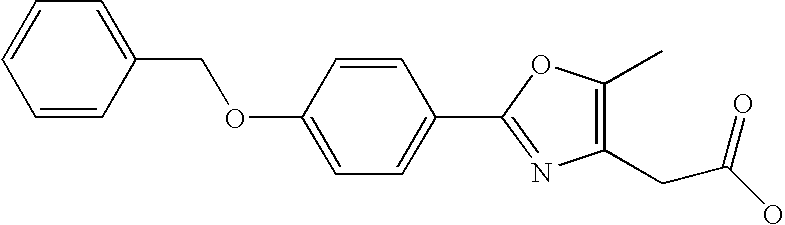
C1=CC(COC2=CC=C(C3=NC(CC(O)=O)=C(C)O3)C=C2)=CC=C1
